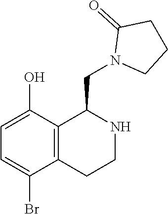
C1=C(O)C2=C(C(Br)=C1)CCNC2CN1CCCC1=O
